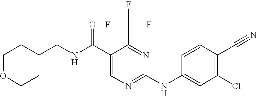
C1OCCC(CNC(C2=CN=C(NC3=CC(Cl)=C(C#N)C=C3)N=C2C(F)(F)F)=O)C1
